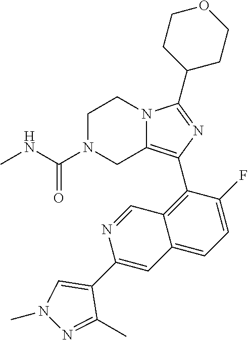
C1N(C(NC)=O)CC2=C(C3=C4C(=CC=C3F)C=C(C3=CN(C)N=C3C)N=C4)N=C(C3CCOCC3)N2C1
